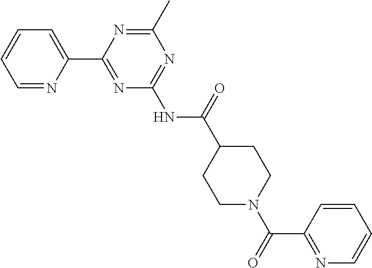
C1=NC(C2=NC(NC(C3CCN(C(=O)C4=NC=CC=C4)CC3)=O)=NC(C)=N2)=CC=C1
